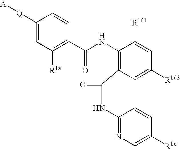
C1([Q][A])=CC([R1a])=C(C(NC2=C(C(=O)NC3=NC=C([R1e])C=C3)C=C([R1d3])C=C2[R1d1])=O)C=C1
